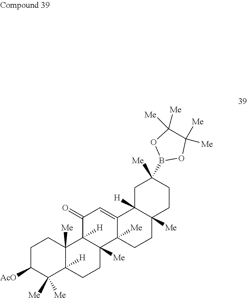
C1C([AcO])C([Me])([Me])C2([H])C([Me])(C1)C1([H])C([Me])(CC2)C2([Me])C(=CC1=O)C1([H])C([Me])(CC2)CCC([Me])(B2OC([Me])([Me])C([Me])([Me])O2)C1
